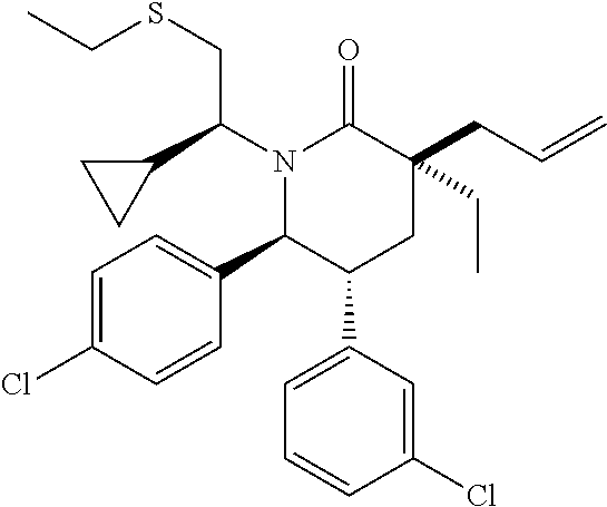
N1(C(C2CC2)CSCC)C(C2=CC=C(Cl)C=C2)C(C2=CC=CC(Cl)=C2)CC(CC=C)(CC)C1=O
